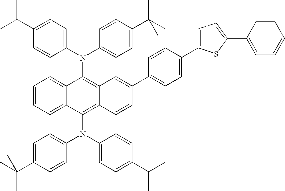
C1=CC=C2C(=C1)C(N(C1=CC=C(C(C)C)C=C1)C1=CC=C(C(C)(C)C)C=C1)=C1C(=C2N(C2=CC=C(C(C)C)C=C2)C2=CC=C(C(C)(C)C)C=C2)C=CC(C2=CC=C(C3=CC=C(C4=CC=CC=C4)S3)C=C2)=C1
